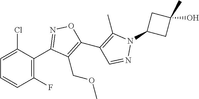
C1(C2=NOC(C3=C(C)N(C4CC(C)(O)C4)N=C3)=C2COC)=C(F)C=CC=C1Cl
